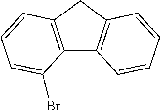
C12=C(C=CC=C1Br)CC1=C2C=CC=C1
